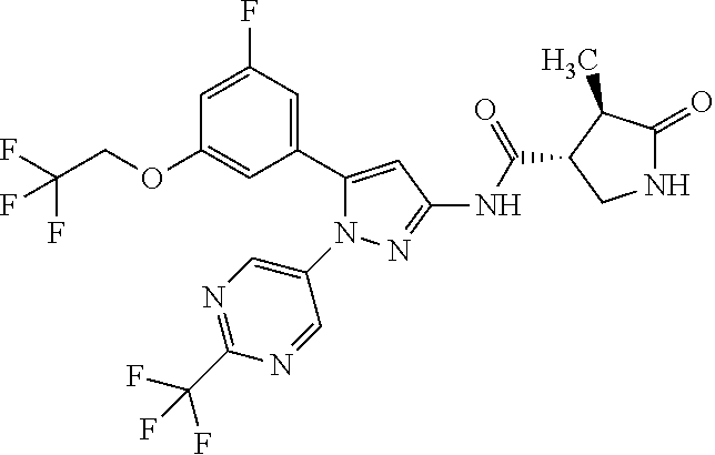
N1C(=O)C(C)C(C(NC2=NN(C3=CN=C(C(F)(F)F)N=C3)C(C3=CC(F)=CC(OCC(F)(F)F)=C3)=C2)=O)C1
